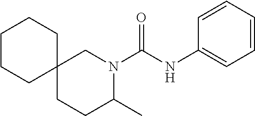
C1CCC2(CC1)CCC(C)N(C(=O)NC1=CC=CC=C1)C2
